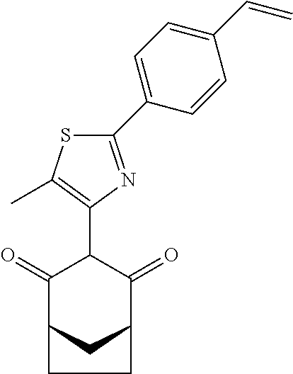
C1(=O)C2CC(C(=O)C1C1=C(C)SC(C3=CC=C(C=C)C=C3)=N1)CC2
